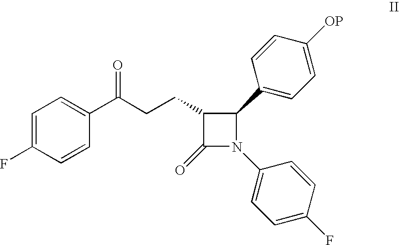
C(CCC1C(=O)N(C2=CC=C(F)C=C2)C1C1=CC=C([OP])C=C1)(C1=CC=C(F)C=C1)=O
